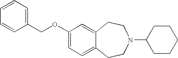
C1=CC(COC2=CC=C3C(=C2)CCN(C2CCCCC2)CC3)=CC=C1
